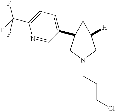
C1(C(F)(F)F)=CC=C(C23C([H])(CN(CCCCl)C2)C3)C=N1
